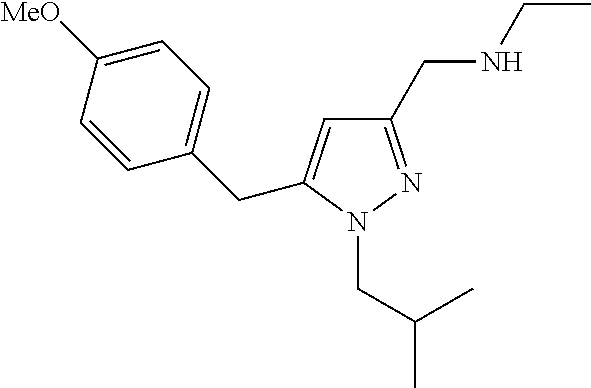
C(CN1N=C(CNCC)C=C1CC1=CC=C([MeO])C=C1)(C)C
